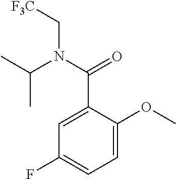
C1=C(C(N(C(C)C)C[F3C])=O)C(OC)=CC=C1F
